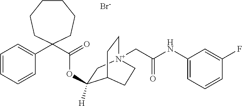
C1(C2(C(=O)OC3([H])C[N+]4(CC(NC5=CC=CC(F)=C5)=O)CCC3CC4)CCCCCC2)=CC=CC=C1.[Br-]
